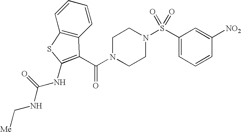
C1(S(N2CCN(C(=O)C3=C(NC(NC[Me])=O)SC4=C3C=CC=C4)CC2)(=O)=O)=CC=CC([NO2])=C1
